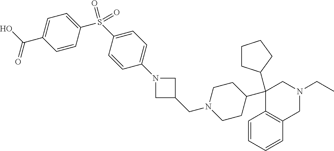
C1(C2CCCC2)(C2CCN(CC3CN(C4=CC=C(S(=O)(=O)C5=CC=C(C(O)=O)C=C5)C=C4)C3)CC2)C2=C(CN(CC)C1)C=CC=C2
